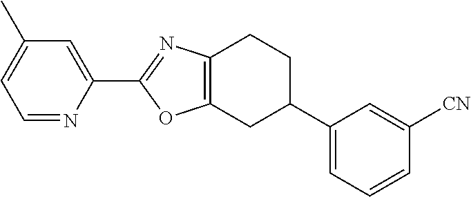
C1=NC(C2=NC3=C(O2)CC(C2=CC=CC([CN])=C2)CC3)=CC(C)=C1
